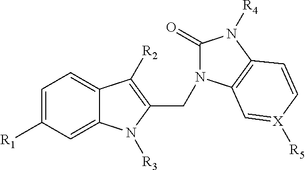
C1=C([R1])C=C2C(=C1)C([R2])=C(CN1C(=O)N([R4])C3=C1C=[X]([R5])C=C3)N2[R3]
